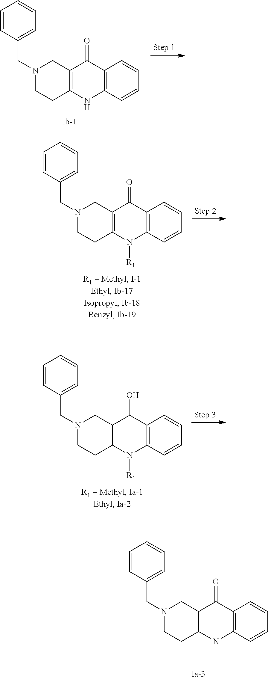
C1N(CC2=CC=CC=C2)CC2=C(C1)NC1=C(C2=O)C=CC=C1.C1N(CC2=CC=CC=C2)CC2=C(C1)N([R1])C1=C(C2=O)C=CC=C1.C1N(CC2=CC=CC=C2)CC2C(C1)N([R1])C1=C(C2O)C=CC=C1.C1N(CC2=CC=CC=C2)CC2C(C1)N(C)C1=C(C2=O)C=CC=C1
